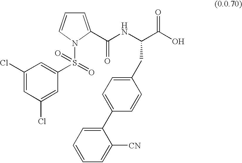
C1(Cl)=CC(Cl)=CC(S(=O)(=O)N2C=CC=C2C(NC(C(O)=O)CC2=CC=C(C3=CC=CC=C3[CN])C=C2)=O)=C1
